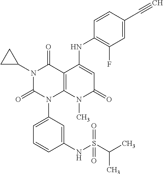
N1(C2CC2)C(=O)N(C2=CC=CC(NS(C(C)C)(=O)=O)=C2)C2=C(C1=O)C(NC1=C(F)C=C(C#C)C=C1)=CC(=O)N2C
